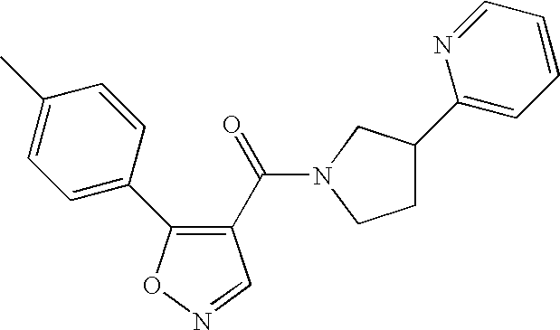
C1=C(C2=C(C(=O)N3CC(C4=CC=CC=N4)CC3)C=NO2)C=CC(C)=C1
